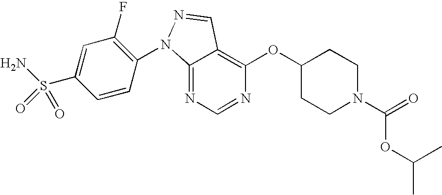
C12=NC=NC(OC3CCN(C(=O)OC(C)C)CC3)=C1C=NN2C1=C(F)C=C(S(N)(=O)=O)C=C1
